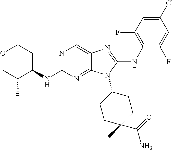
N1=C(NC2CCOCC2C)N=C2C(=C1)N=C(NC1=C(F)C=C(Cl)C=C1F)N2C1CCC(C)(C(=O)N)CC1
